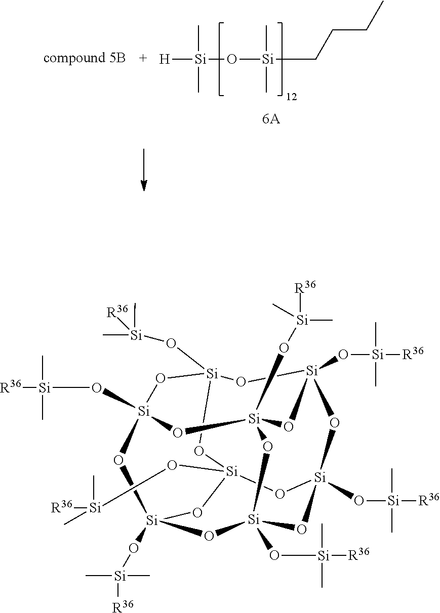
[H][Si](C)(C)O[Si](CCCC)(C)C.[R36][Si](O[Si]12O[Si]3(O[Si](C)(C)[R36])O[Si]4(O[Si]([R36])(C)C)O[Si]5(O[Si]([R36])(C)C)O[Si](O[Si]([R36])(C)C)(O[Si](O[Si]([R36])(C)C)(O1)O[Si](O[Si]([R36])(C)C)(O3)O5)O[Si](O[Si](C)([R36])C)(O4)O2)(C)C
